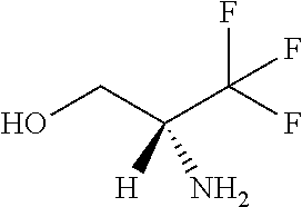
C(C([H])(C(F)(F)F)N)O
